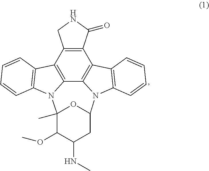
C12=C(C3=C4C5=C1C1=C(N5C5CC(NC)C(OC)C(C)(N4C4=C3C=CC=C4)O5)C=CC=C1)CNC2=O
